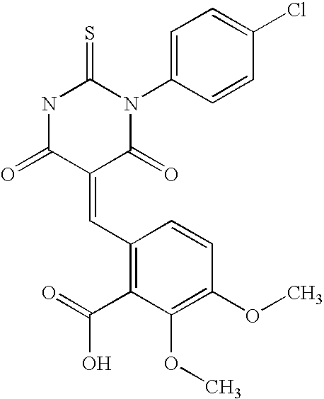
N1C(=O)C(=CC2=C(C(=O)O)C(OC)=C(OC)C=C2)C(=O)N(C2=CC=C(Cl)C=C2)C1=S
